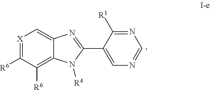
[X]1=C([R6])C([R6])=C2C(=C1)N=C(C1=CN=CN=C1[R1])N2[R4]
